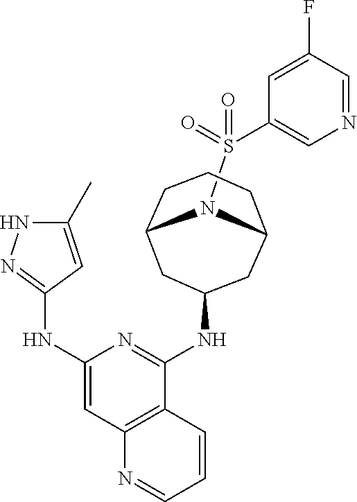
C1(C)=CC(NC2=CC3=C(C(NC4CC5CCCC(C4)N5S(=O)(=O)C4=CN=CC(F)=C4)=N2)C=CC=N3)=NN1
